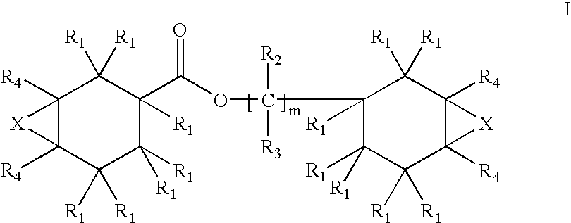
C12([R4])C([R4])(C([R1])([R1])C([R1])([R1])C(C(OC([R2])([R3])C3([R1])C([R1])([R1])C([R1])([R1])C4([R4])C([R4])(C3([R1])[R1])[X]4)=O)([R1])C1([R1])[R1])[X]2
